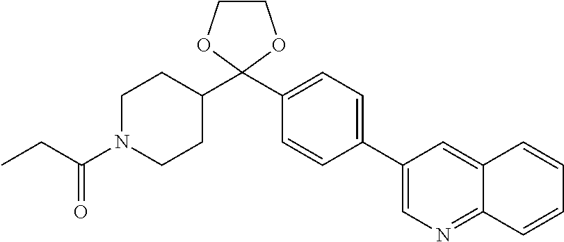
C1N(C(CC)=O)CCC(C2(C3=CC=C(C4=CN=C5C(=C4)C=CC=C5)C=C3)OCCO2)C1
